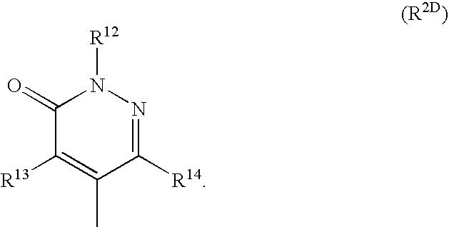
C1(=O)C([R13])=C(C)C([R14])=NN1[R12]
